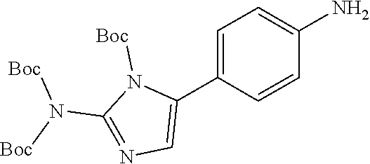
N1=C(N([Boc])[Boc])N([Boc])C(C2=CC=C(N)C=C2)=C1
